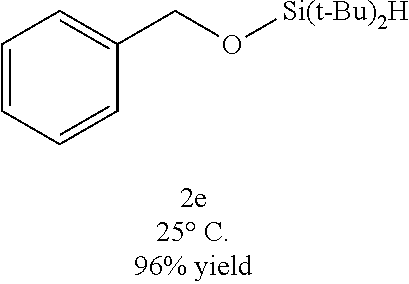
C1=CC=CC(CO[Si(t-Bu)2H])=C1
